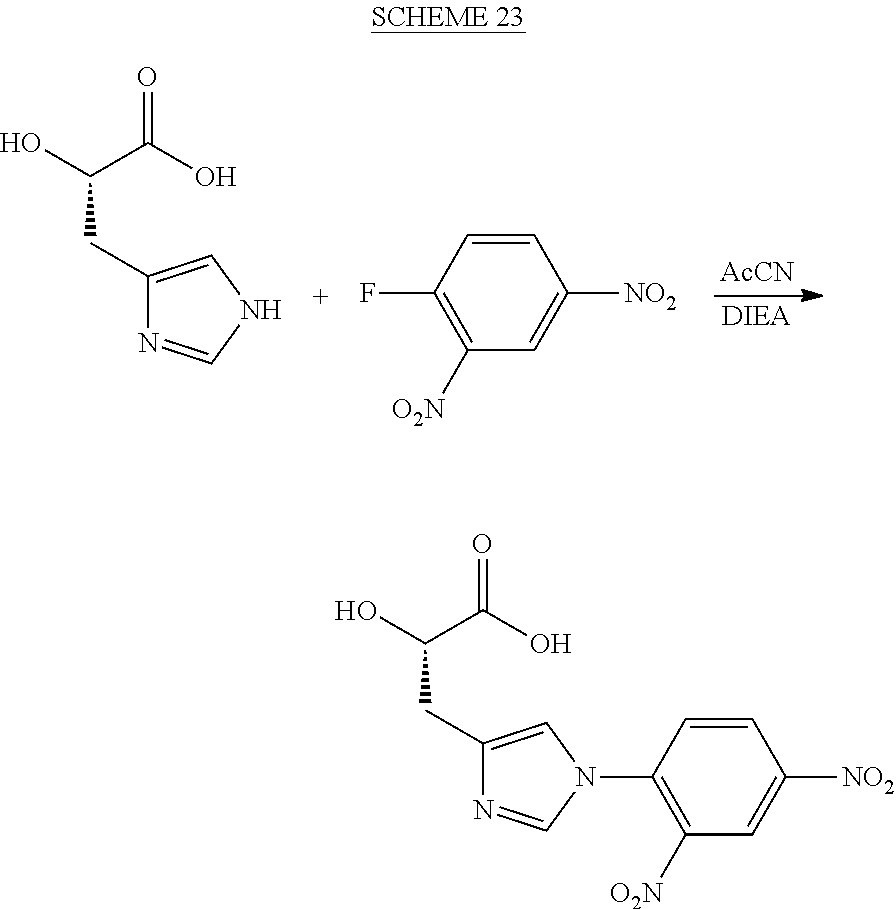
OC(C(O)=O)CC1=CNC=N1.[AcCN].C1([O2N])=C(F)C=CC([NO2])=C1.OC(C(O)=O)CC1=CN(C2=C([O2N])C=C([NO2])C=C2)C=N1
